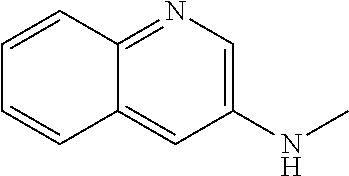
C1(NC)=CN=C2C(=C1)C=CC=C2
